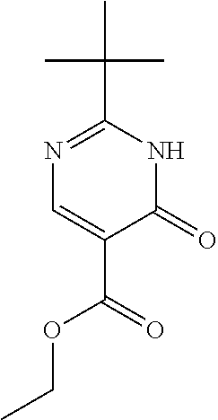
N1=C(C(C)(C)C)NC(=O)C(C(=O)OCC)=C1
